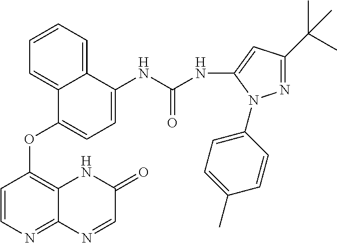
C12=CC=CC=C1C(OC1=C3C(=NC=C1)N=CC(=O)N3)=CC=C2NC(NC1=CC(C(C)(C)C)=NN1C1=CC=C(C)C=C1)=O
